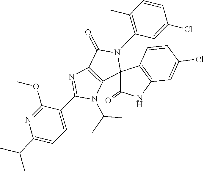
CC(N1C(C2=CC=C(C(C)C)N=C2OC)=NC2=C1C1(N(C3=C(C)C=CC(Cl)=C3)C2=O)C2=C(C=C(Cl)C=C2)NC1=O)C
